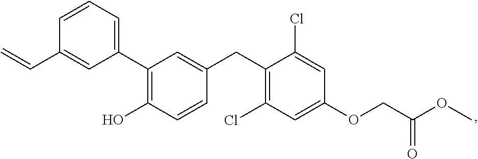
C1=CC=C(C2=C(O)C=CC(CC3=C(Cl)C=C(OCC(OC)=O)C=C3Cl)=C2)C=C1C=C
